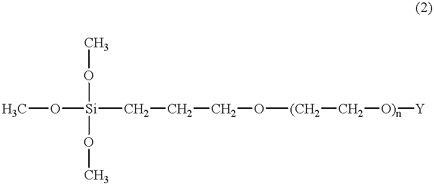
CO[Si](CCCO[(CH2]C[O)n][Y])(OC)OC
